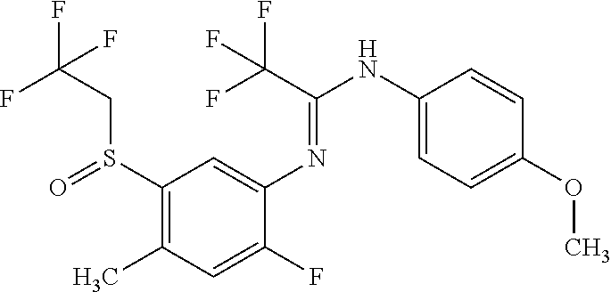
S(C1=C(C)C=C(F)C(N=C(C(F)(F)F)NC2=CC=C(OC)C=C2)=C1)(CC(F)(F)F)=O
